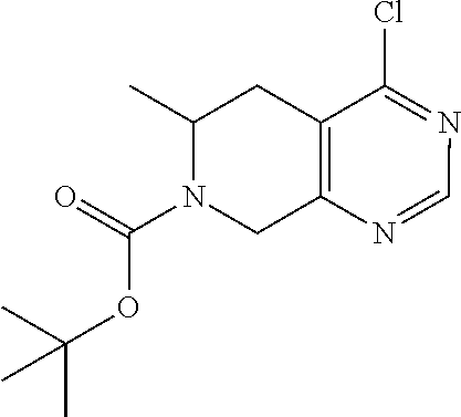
O=C(N1CC2=C(CC1C)C(Cl)=NC=N2)OC(C)(C)C
